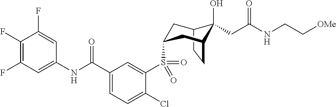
C1(F)=C(F)C=C(NC(C2=CC=C(Cl)C(S(=O)(=O)C3CC4C(O)(CC(NCC[OMe])=O)C(CC4)C3)=C2)=O)C=C1F
